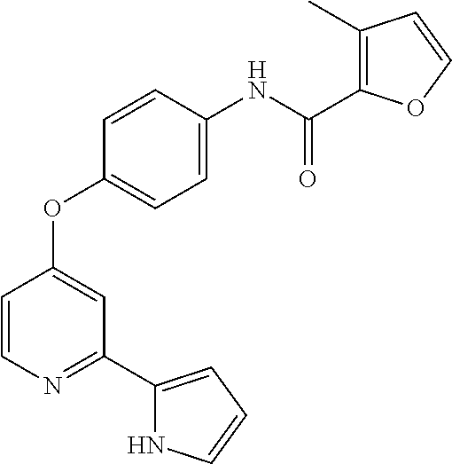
C1=CN=C(C2=CC=CN2)C=C1OC1=CC=C(NC(=O)C2=C(C)C=CO2)C=C1
